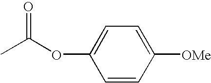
CC(OC1=CC=C([OMe])C=C1)=O
